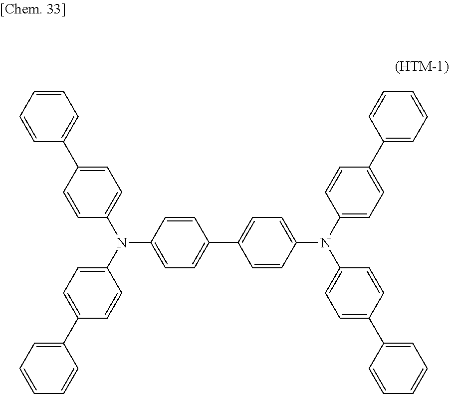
C1(C2=CC=CC=C2)=CC=C(N(C2=CC=C(C3=CC=C(N(C4=CC=C(C5=CC=CC=C5)C=C4)C4=CC=C(C5=CC=CC=C5)C=C4)C=C3)C=C2)C2=CC=C(C3=CC=CC=C3)C=C2)C=C1
